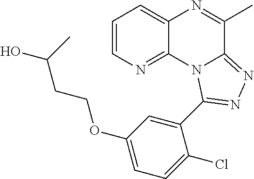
C1=CN=C2C(=C1)N=C(C)C1=NN=C(C3=CC(OCCC(C)O)=CC=C3Cl)N21
